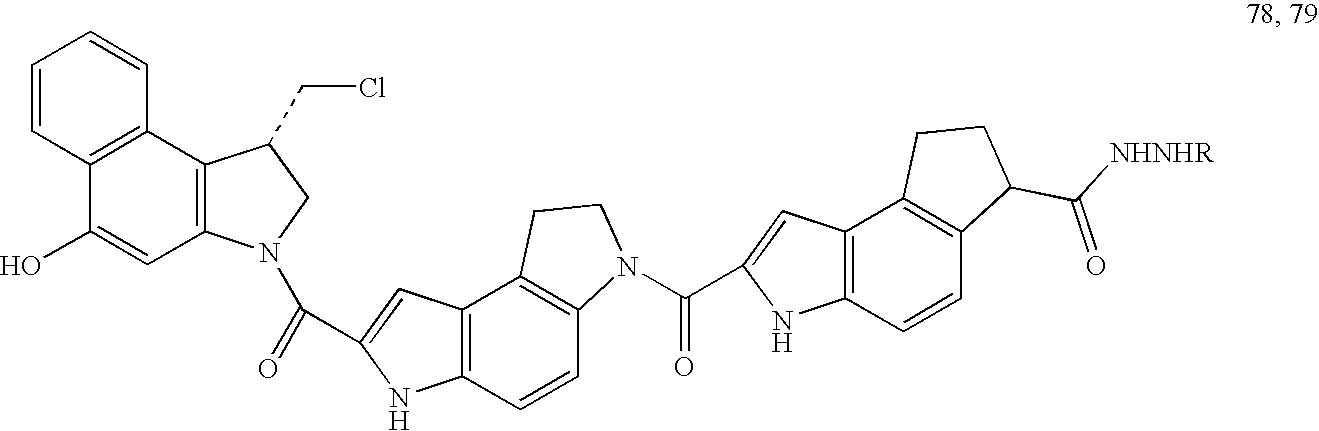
C1=CC2=C(C=C1)C1=C(C=C2O)N(C(=O)C2=CC3=C(N2)C=CC2=C3CCN2C(C2=CC3=C(N2)C=CC2=C3CCC2C([NHNHR])=O)=O)CC1CCl
